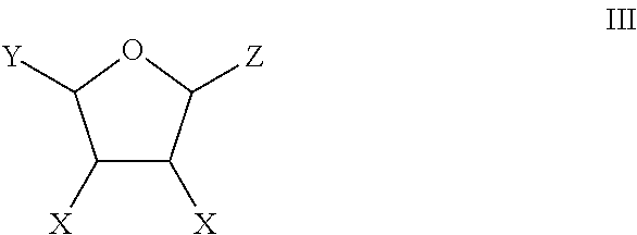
C1([X])C([X])C([Z])OC1[Y]
